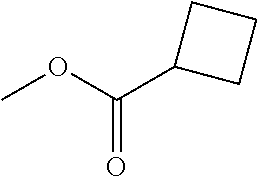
COC(C1CCC1)=O
